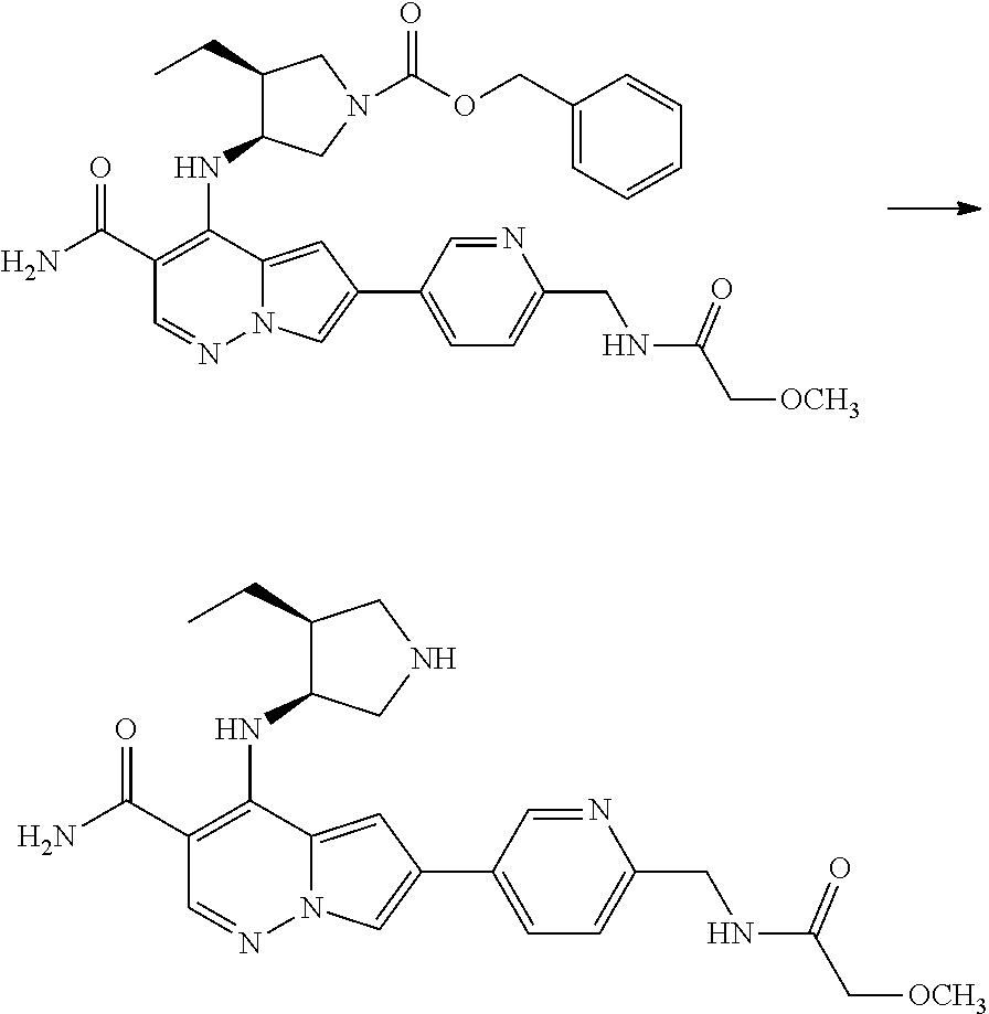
C1(C(N)=O)=C(NC2C(CC)CN(C(OCC3=CC=CC=C3)=O)C2)C2=CC(C3=CC=C(CNC(=O)C[OCH3])N=C3)=CN2N=C1.C1(C(N)=O)=C(NC2C(CC)CNC2)C2=CC(C3=CC=C(CNC(=O)C[OCH3])N=C3)=CN2N=C1
